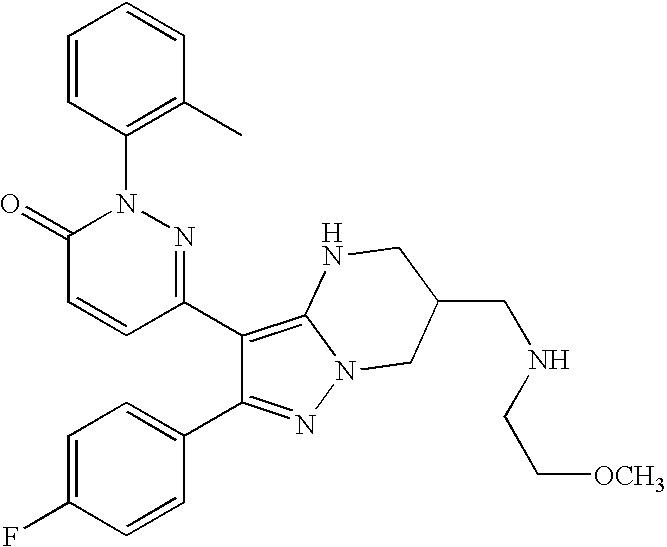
C1(C2=C3N(N=C2C2=CC=C(F)C=C2)CC(CNCC[OCH3])CN3)=NN(C2=C(C)C=CC=C2)C(=O)C=C1
